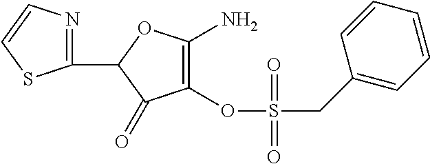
C1(OS(=O)(CC2=CC=CC=C2)=O)=C(N)OC(C2=NC=CS2)C1=O
